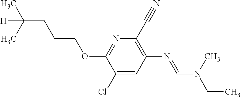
N1=C(OCCCC([H])(C)C)C(Cl)=CC(N=CN(C)CC)=C1C#N
